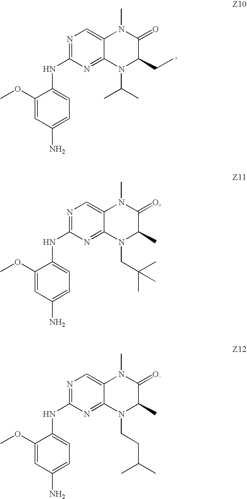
C1(OC)=CC(N)=CC=C1NC1=NC=C2C(=N1)N(C(C)C)C(CC)C(=O)N2C.C1(OC)=CC(N)=CC=C1NC1=NC=C2C(=N1)N(CC(C)(C)C)C(C)C(=O)N2C.C1(OC)=CC(N)=CC=C1NC1=NC=C2C(=N1)N(CCC(C)C)C(C)C(=O)N2C
